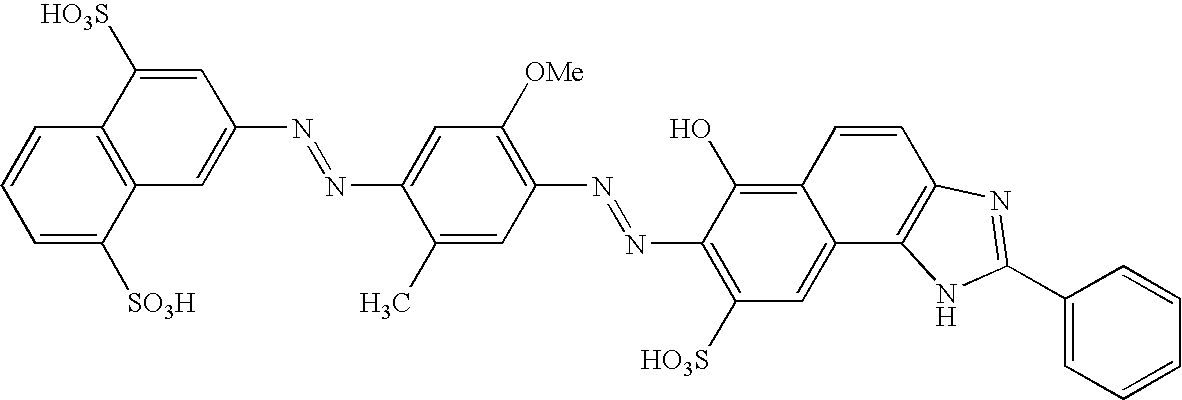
C1=C(N=NC2=CC([OMe])=C(N=NC3=C([HO3S])C=C4C(=C3O)C=CC3=C4NC(C4=CC=CC=C4)=N3)C=C2C)C=C([HO3S])C2=C1C([SO3H])=CC=C2
